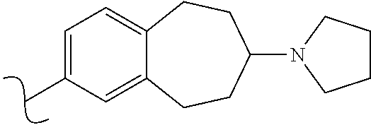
C1=C2C(=CC=C1C)CCC(N1CCCC1)CC2
